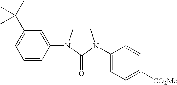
C1N(C2=CC(C(C)(C)C)=CC=C2)C(=O)N(C2=CC=C([CO2Me])C=C2)C1
